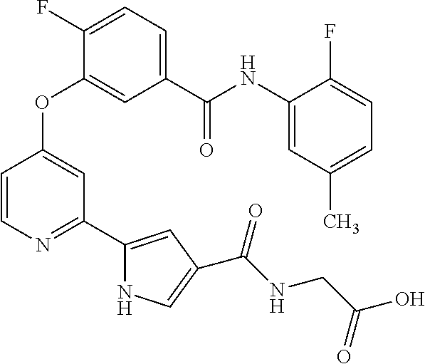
C1(C(NC2=CC(C)=CC=C2F)=O)=CC=C(F)C(OC2=CC(C3=CC(C(=O)NCC(O)=O)=CN3)=NC=C2)=C1
